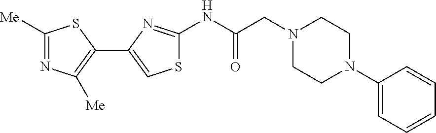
C1([Me])=NC([Me])=C(C2=CSC(NC(CN3CCN(C4=CC=CC=C4)CC3)=O)=N2)S1
